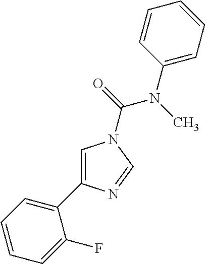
C1=C(C2=CC=CC=C2F)N=CN1C(=O)N(C)C1=CC=CC=C1
